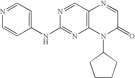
N1=CC=C(NC2=NC3=C(C=N2)N=CC(=O)N3C2CCCC2)C=C1
